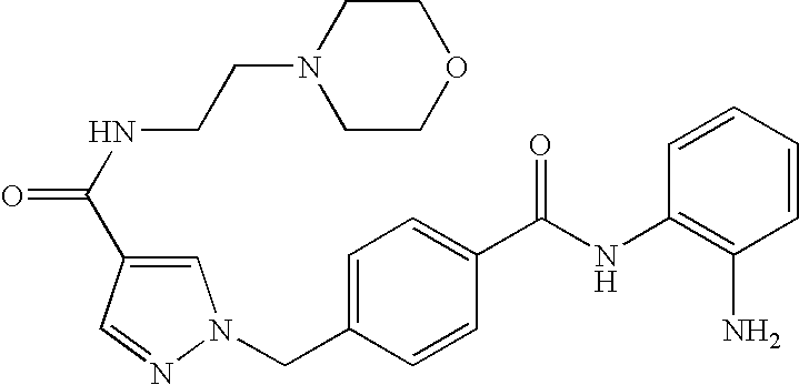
C1=CC=CC(NC(C2=CC=C(CN3C=C(C(NCCN4CCOCC4)=O)C=N3)C=C2)=O)=C1N
